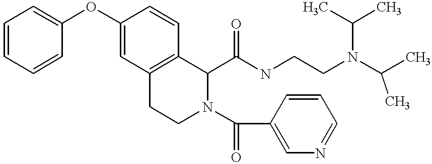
C1=CC=CC(OC2=CC3=C(C=C2)C(C(NCCN(C(C)C)C(C)C)=O)N(C(C2=CN=CC=C2)=O)CC3)=C1
